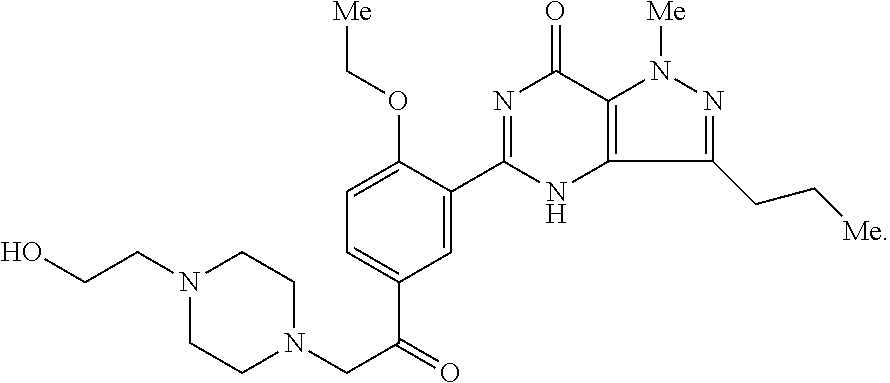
C1(C2=NC(=O)C3=C(N2)C(CC[Me])=NN3[Me])=CC(C(CN2CCN(CCO)CC2)=O)=CC=C1OC[Me]
